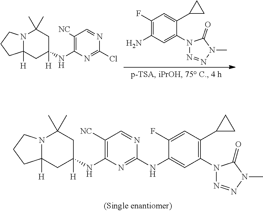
N12C([H])(CC(NC3=C([NC])C=NC(NC4=CC(N5N=NN(C)C5=O)=C(C5CC5)C=C4F)=N3)([H])CC1(C)C)CCC2.N12C([H])(CC(NC3=C([NC])C=NC(Cl)=N3)([H])CC1(C)C)CCC2.C1(F)=C(N)C=C(N2N=NN(C)C2=O)C(C2CC2)=C1
